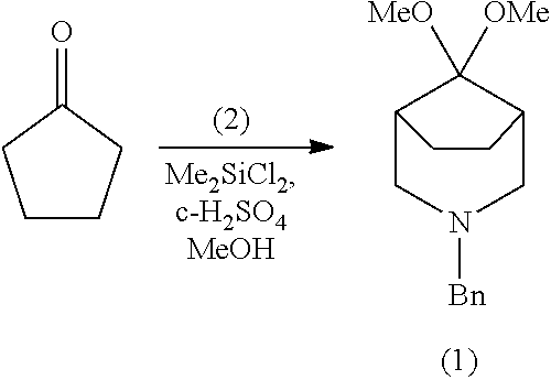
C1([MeO])([OMe])C2CN([Bn])CC1CC2.C1CCC(=O)C1
